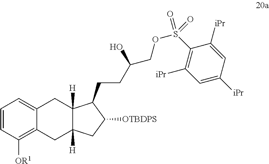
C1=CC([OR1])=C2C(=C1)CC1([H])C([H])(C2)CC([OTBDPS])C1CCC(O)COS(C1=C([iPr])C=C([iPr])C=C1[iPr])(=O)=O
